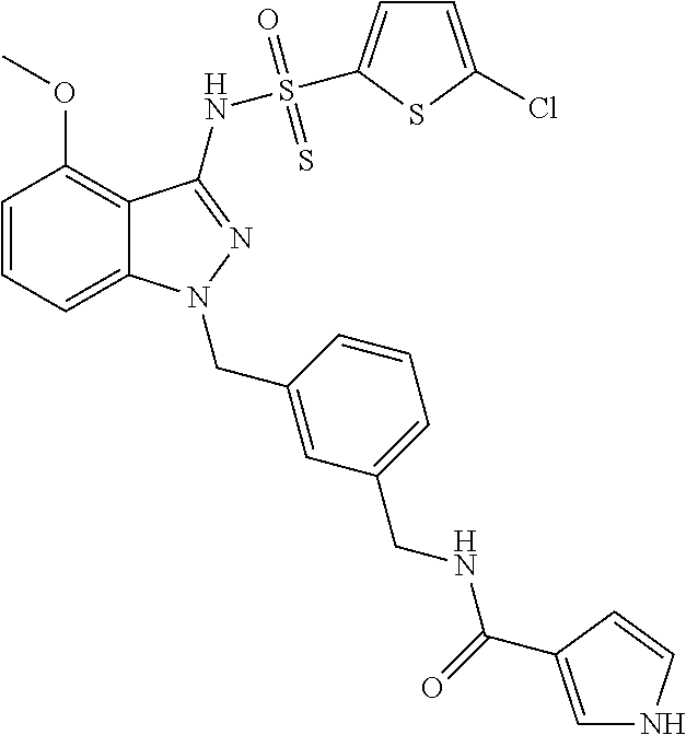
C1=CC=C2C(=C1OC)C(NS(=O)(=S)C1=CC=C(Cl)S1)=NN2CC1=CC(CNC(=O)C2=CNC=C2)=CC=C1
